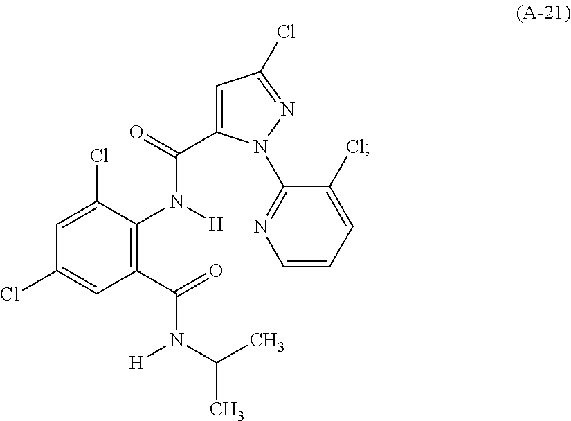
C1=C(Cl)C(N([H])C(=O)C2=CC(Cl)=NN2C2=NC=CC=C2Cl)=C(C(=O)N(C(C)C)[H])C=C1Cl
